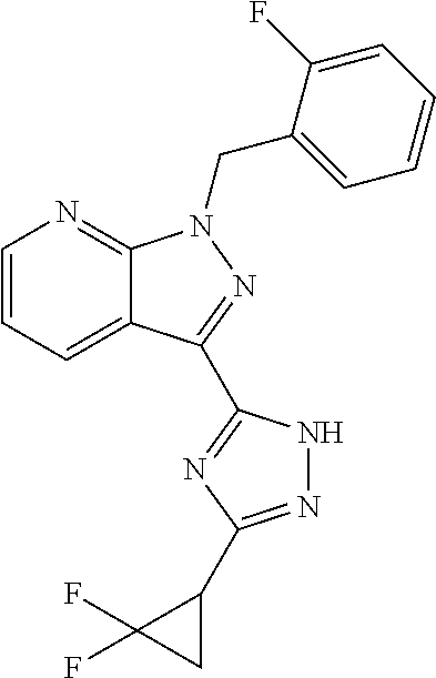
C12=CC=CN=C1N(CC1=CC=CC=C1F)N=C2C1=NC(C2C(F)(F)C2)=NN1
